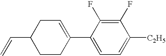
C1(F)=C(F)C(C2=CCC(C=C)CC2)=CC=C1[C2H5]
